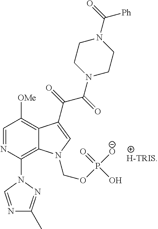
C12=C(N3N=C(C)N=C3)N=CC([OMe])=C1C(C(C(N1CCN(C(=O)[Ph])CC1)=O)=O)=CN2COP([O-])(=O)O.[H-TRIS]
